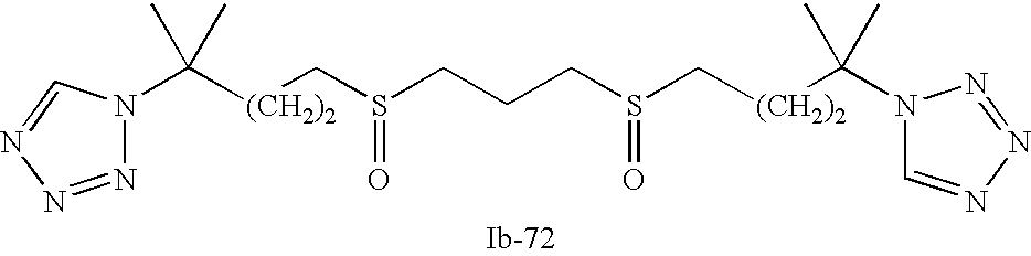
[(CH2)2](C(C)(C)N1N=NN=C1)CS(CCCS(C[(CH2)2]C(N1C=NN=N1)(C)C)=O)=O
